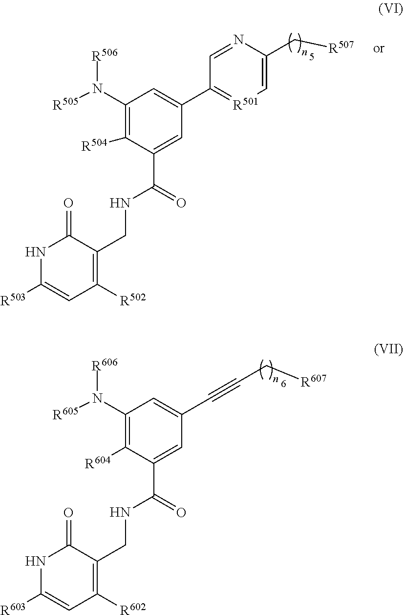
C1(N([R505])[R506])=C([R504])C(C(=O)NCC2=C([R502])C=C([R503])NC2=O)=CC(C2=[R501]C=C(C[R507])N=C2)=C1.C1(N([R605])[R606])=C([R604])C(C(=O)NCC2=C([R602])C=C([R603])NC2=O)=CC(C#CC[R607])=C1
